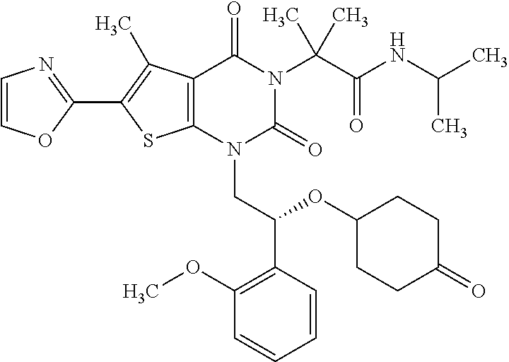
C12=C(C(C)=C(C3=NC=CO3)S1)C(=O)N(C(C(=O)NC(C)C)(C)C)C(=O)N2CC(C1=C(OC)C=CC=C1)OC1CCC(=O)CC1
